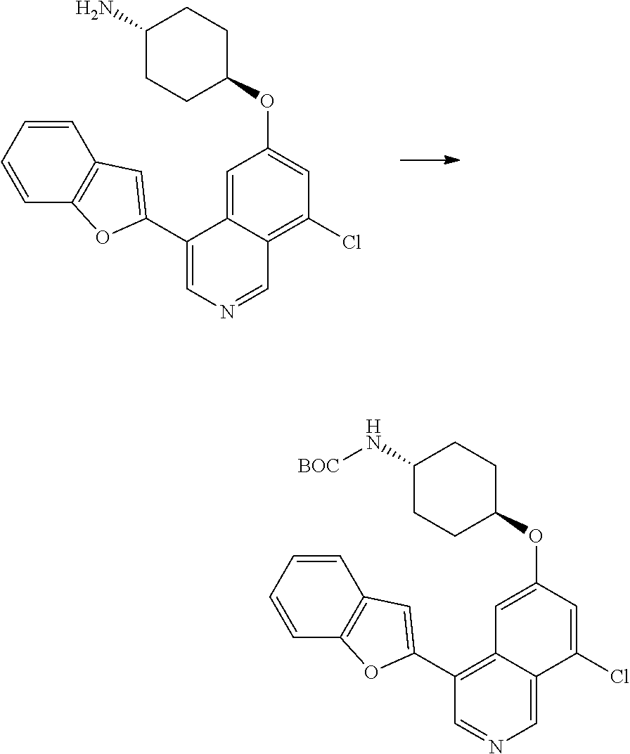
C1=NC=C(C2=CC3=C(O2)C=CC=C3)C2=CC(OC3CCC(N)CC3)=CC(Cl)=C12.C1=C2C(=C(C3=CC4=C(O3)C=CC=C4)C=N1)C=C(OC1CCC(N[BOC])CC1)C=C2Cl
